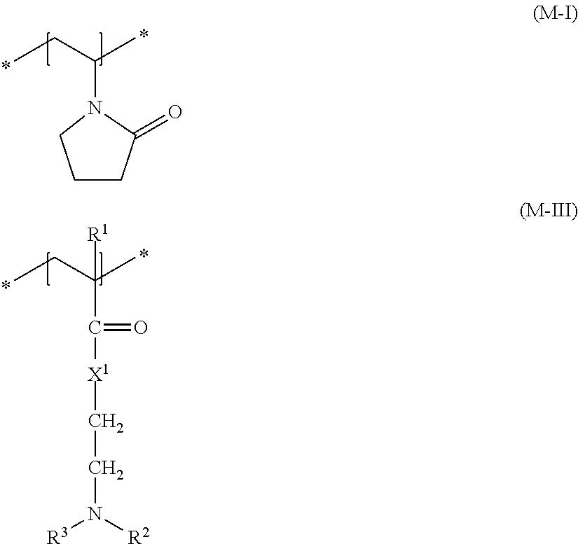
C1CC(=O)N(C(C)CC)C1.C(C(C)(CC)[R1])(=O)[X1]CCN([R3])[R2]
